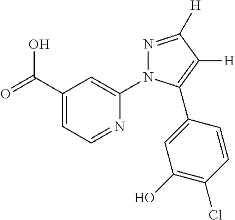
OC(C1=CC=NC(N2N=C([H])C([H])=C2C2=CC(O)=C(Cl)C=C2)=C1)=O
